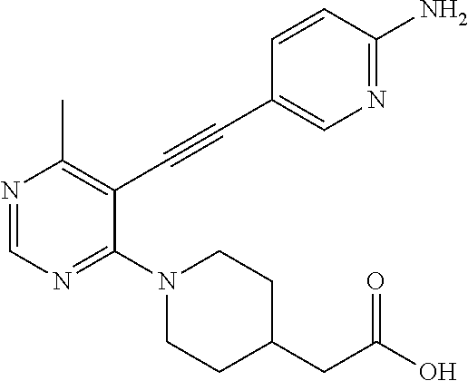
N1=CN=C(N2CCC(CC(O)=O)CC2)C(C#CC2=CN=C(N)C=C2)=C1C
